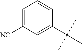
C1(C(C)(C)C)=CC([NC])=CC=C1
